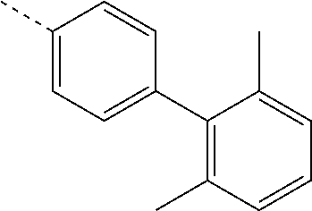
C1(C)=CC=C(C2=C(C)C=CC=C2C)C=C1
